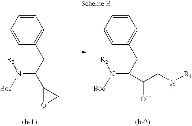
C1=CC=CC(CC(N([Boc])[R2])C(CN[R4])O)=C1.C1=CC=CC(CC(N([Boc])[R2])C2OC2)=C1
